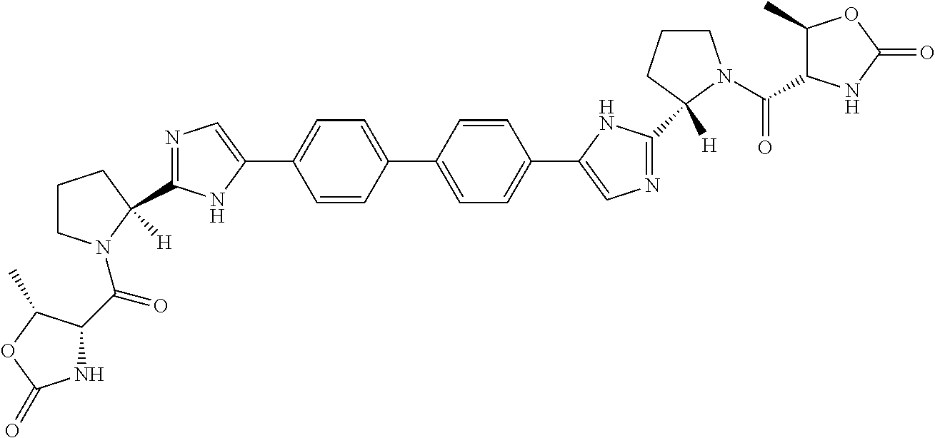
C1(C2=CC=C(C3=CN=C(C4([H])CCCN4C(=O)C4C(C)OC(=O)N4)N3)C=C2)=CC=C(C2=CN=C(C3([H])N(C(=O)C4NC(=O)OC4C)CCC3)N2)C=C1
